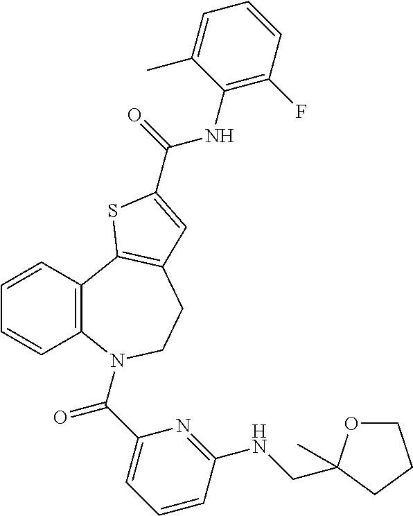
C1=CC2=C(C=C1)N(C(C1=CC=CC(NCC3(C)OCCC3)=N1)=O)CCC1=C2SC(C(NC2=C(F)C=CC=C2C)=O)=C1
